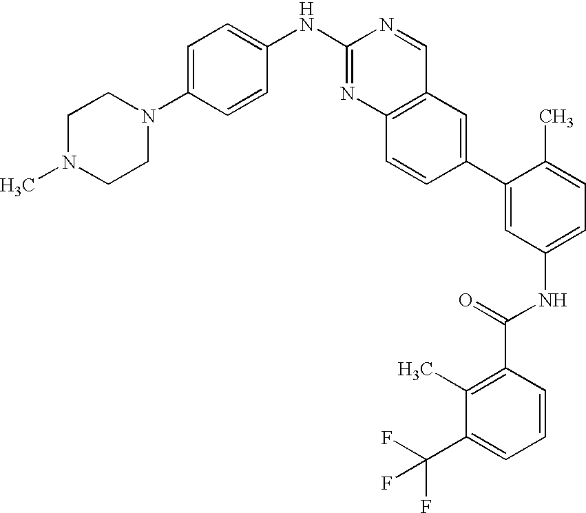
C1N(C)CCN(C2=CC=C(NC3=NC4=C(C=N3)C=C(C3=CC(NC(C5=C(C)C(C(F)(F)F)=CC=C5)=O)=CC=C3C)C=C4)C=C2)C1
